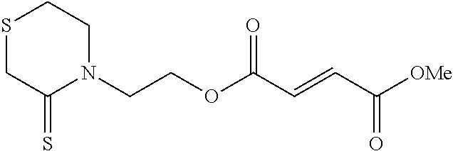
N1(CCOC(C=CC([OMe])=O)=O)C(=S)CSCC1
